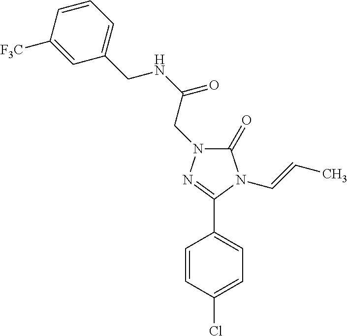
C1(Cl)=CC=C(C2=NN(CC(NCC3=CC=CC([F3C])=C3)=O)C(=O)N2C=CC)C=C1
